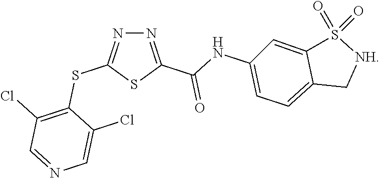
N1=C(C(NC2=CC=C3C(=C2)S(=O)(=O)[NH]C3)=O)SC(SC2=C(Cl)C=NC=C2Cl)=N1
